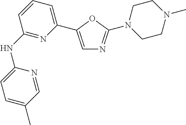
C1(NC2=NC(C3=CN=C(N4CCN(C)CC4)O3)=CC=C2)=CC=C(C)C=N1
